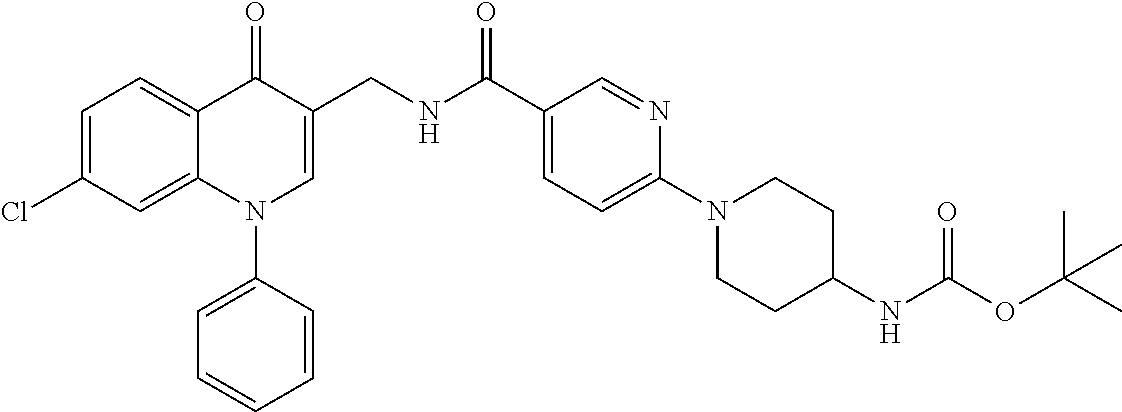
C1=C(Cl)C=C2C(=C1)C(=O)C(CNC(C1=CC=C(N3CCC(NC(OC(C)(C)C)=O)CC3)N=C1)=O)=CN2C1=CC=CC=C1
